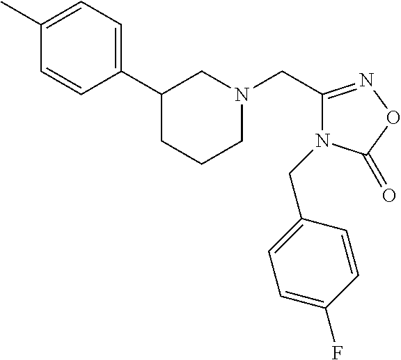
C1N(CC2=NOC(=O)N2CC2=CC=C(F)C=C2)CC(C2=CC=C(C)C=C2)CC1
